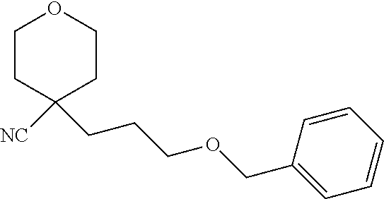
C1CC([NC])(CCCOCC2=CC=CC=C2)CCO1
